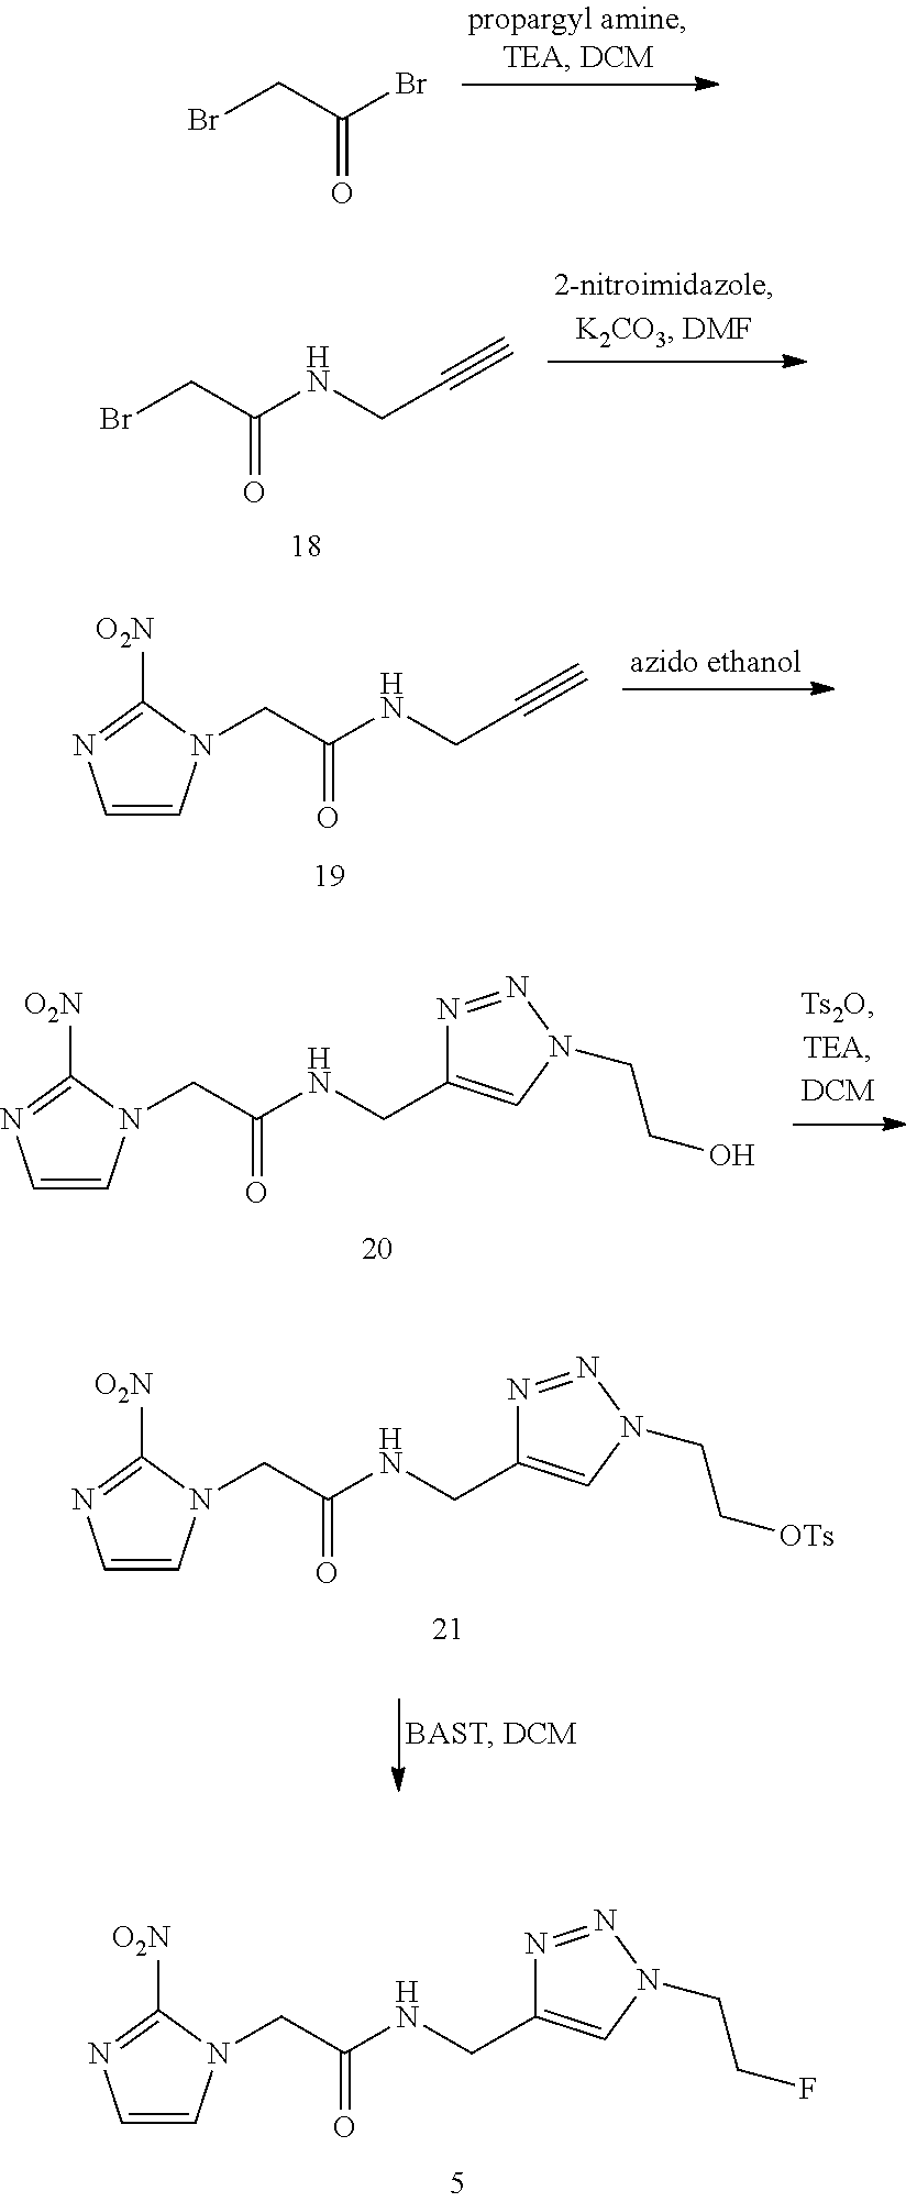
BrCC(Br)=O.BrCC(NCC#C)=O.C1=CN(CC(NCC#C)=O)C([O2N])=N1.C1=CN(CC(NCC2=CN(CCO)N=N2)=O)C([O2N])=N1.C1=CN(CC(NCC2=CN(CCF)N=N2)=O)C([O2N])=N1.C1=CN(CC(NCC2=CN(CC[OTs])N=N2)=O)C([O2N])=N1
